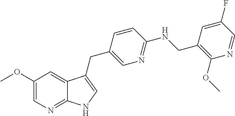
C1(OC)=CN=C2C(=C1)C(CC1=CN=C(NCC3=C(OC)N=CC(F)=C3)C=C1)=CN2
